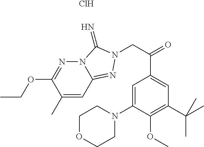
C1(C)=CC2=NN(CC(=O)C3=CC(C(C)(C)C)=C(OC)C(N4CCOCC4)=C3)C(=N)N2N=C1OCC.Cl
